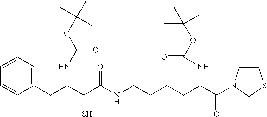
C1(CC(C(C(NCCCCC(C(=O)N2CCSC2)NC(OC(C)(C)C)=O)=O)S)NC(OC(C)(C)C)=O)=CC=CC=C1
